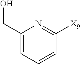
C1=CC=C(CO)N=C1[X9]
